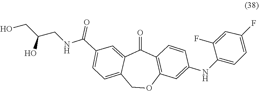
C1=C(F)C(NC2=CC3=C(C(=O)C4=CC(C(NCC(CO)O)=O)=CC=C4CO3)C=C2)=CC=C1F
